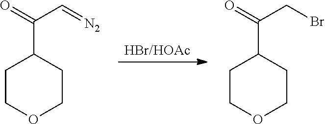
[HBr/HOAc].C1COCCC1C(=O)CBr.C1COCCC1C(=O)C=[N2]
